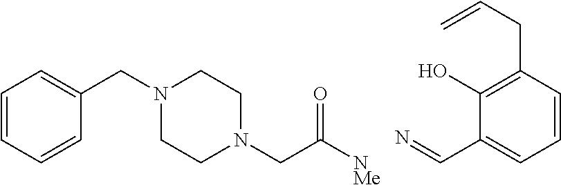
C1=CC=CC(CN2CCN(CC([NMe])=O)CC2)=C1.N=CC1=CC=CC(CC=C)=C1O
